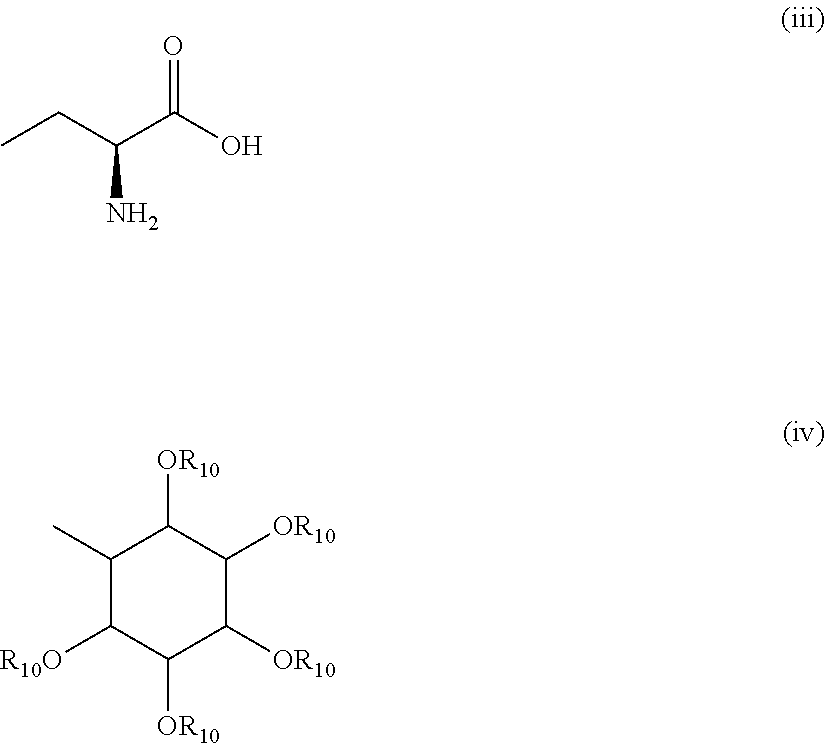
CCC(C(O)=O)N.C1(C)C([R10O])C([OR10])C([OR10])C([OR10])C1[OR10]
